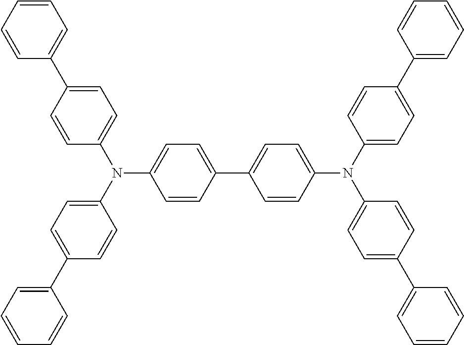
C1=C(N(C2=CC=C(C3=CC=CC=C3)C=C2)C2=CC=C(C3=CC=C(N(C4=CC=C(C5=CC=CC=C5)C=C4)C4=CC=C(C5=CC=CC=C5)C=C4)C=C3)C=C2)C=CC(C2=CC=CC=C2)=C1
